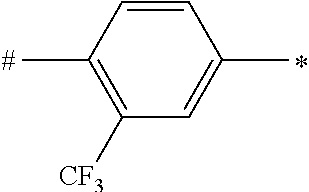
C1=CC(C)=C([CF3])C=C1C
